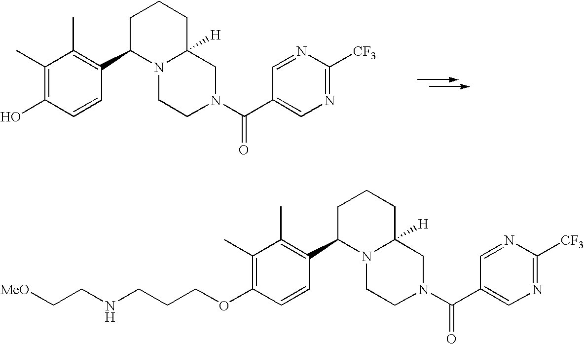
C1(C)=C(O)C=CC(C2N3C([H])(CCC2)CN(C(C2=CN=C([CF3])N=C2)=O)CC3)=C1C.C1(C)=C(OCCCNCC[MeO])C=CC(C2N3C([H])(CCC2)CN(C(C2=CN=C([CF3])N=C2)=O)CC3)=C1C
